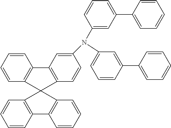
C1=CC=C(N(C2=CC(C3=CC=CC=C3)=CC=C2)C2=CC3=C(C=C2)C2(C4=C3C=CC=C4)C3=C(C=CC=C3)C3=C2C=CC=C3)C=C1C1=CC=CC=C1
